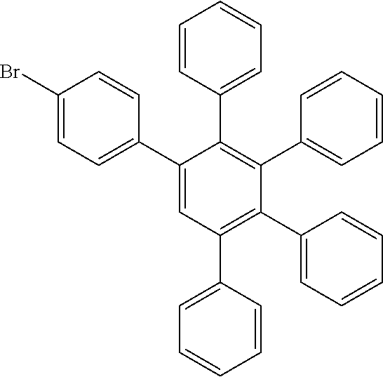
C1(C2=CC=CC=C2)=C(C2=CC=CC=C2)C=C(C2=CC=C(Br)C=C2)C(C2=CC=CC=C2)=C1C1=CC=CC=C1
